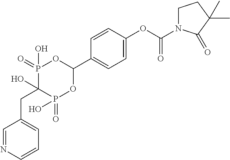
C1=C(OC(N2CCC(C)(C)C2=O)=O)C=CC(C2OP(=O)(O)C(O)(CC3=CC=CN=C3)P(=O)(O)O2)=C1
